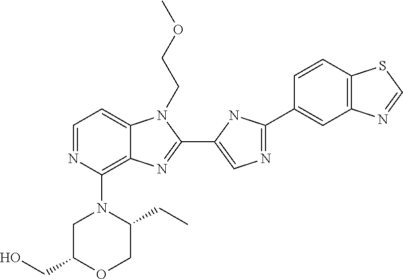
C1=NC(N2CC(CO)OCC2CC)=C2C(=C1)N(CCOC)C(C1=CN=C(C3=CC4=C(C=C3)SC=N4)N1)=N2
